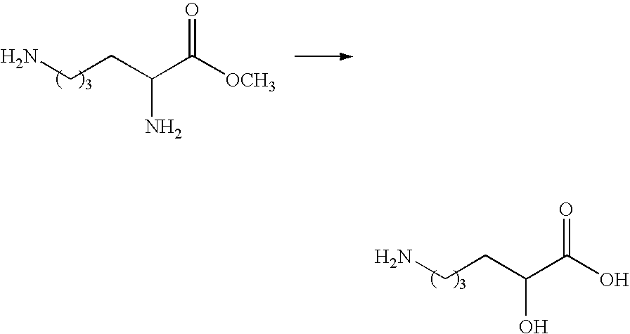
NCCC(C(O)=O)O.NCCC(C([OCH3])=O)N
